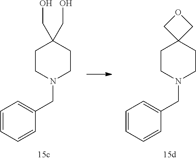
C1=CC=CC(CN2CCC(CO)(CO)CC2)=C1.C1=CC=CC(CN2CCC3(CC2)COC3)=C1
